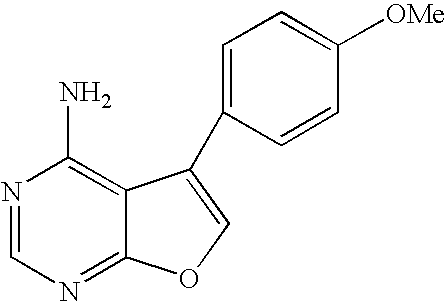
N1=CN=C2C(=C1N)C(C1=CC=C([OMe])C=C1)=CO2
